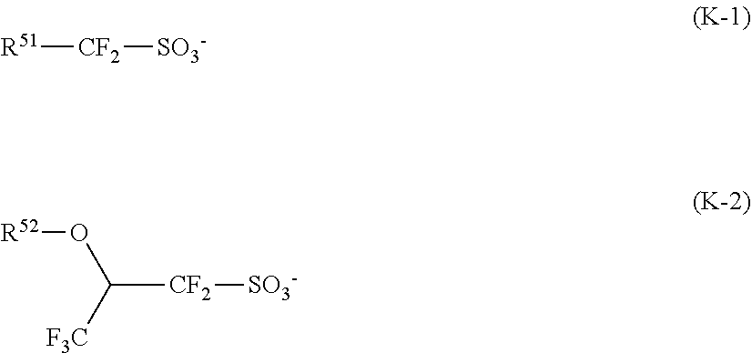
[R51][CF2][SO3-].C([CF2][SO3-])(O[R52])[F3C]
